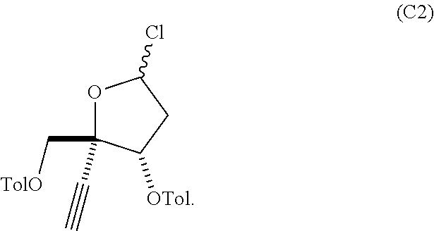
C1(Cl)OC(C[TolO])(C#C)C([OTol])C1
